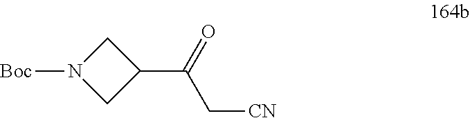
C1N([Boc])CC1C(=O)C[CN]
